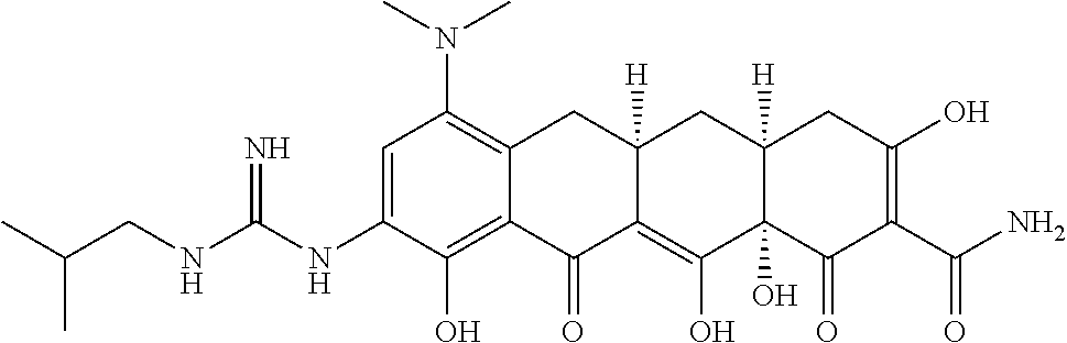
C1=C(NC(NCC(C)C)=N)C(O)=C2C(=C1N(C)C)CC1([H])C(=C(O)C3(O)C([H])(C1)CC(O)=C(C(N)=O)C3=O)C2=O
